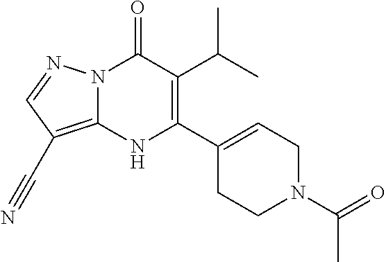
N12C(=C(C#N)C=N1)NC(C1=CCN(C(C)=O)CC1)=C(C(C)C)C2=O
